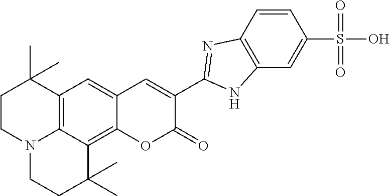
C12=C3C(=C4C(=C1)C=C(C1=NC5=C(C=C(S(O)(=O)=O)C=C5)N1)C(=O)O4)C(C)(C)CCN3CCC2(C)C
